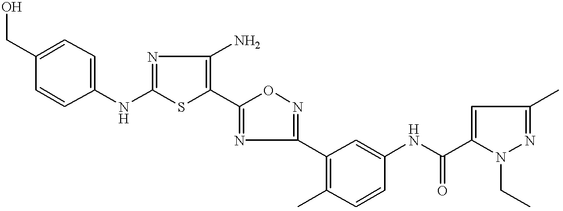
C1(NC2=NC(N)=C(C3=NC(C4=C(C)C=CC(NC(=O)C5=CC(C)=NN5CC)=C4)=NO3)S2)=CC=C(CO)C=C1
